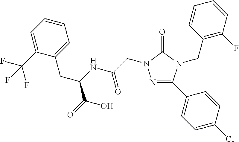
N1=C(C2=CC=C(Cl)C=C2)N(CC2=C(F)C=CC=C2)C(=O)N1CC(NC(CC1=CC=CC=C1C(F)(F)F)C(=O)O)=O
